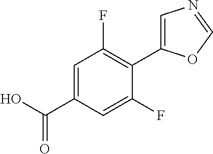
C1=C(C(O)=O)C=C(F)C(C2=CN=CO2)=C1F
